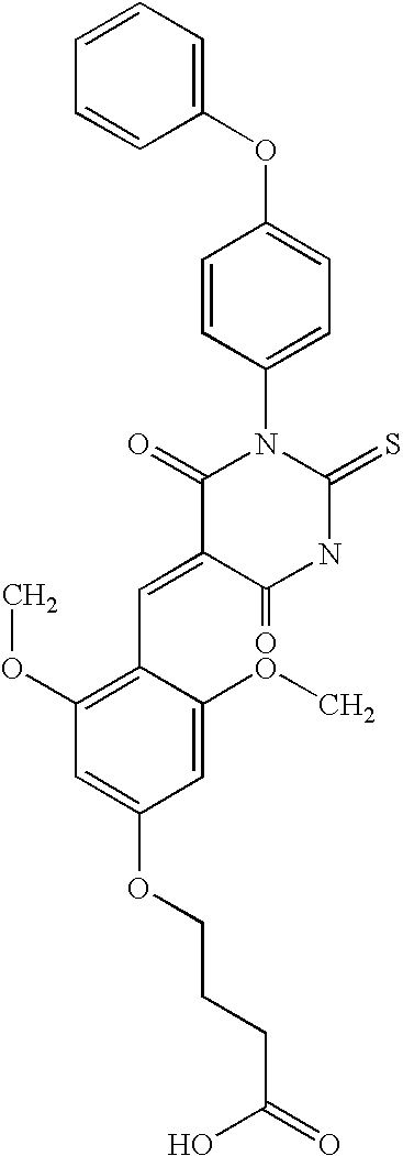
C1(OC2=CC=C(N3C(=O)C(=CC4=C(OC)C=C(OCCCC(=O)O)C=C4OC)C(=O)NC3=S)C=C2)=CC=CC=C1
